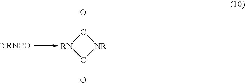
[RN]1C[NR]C1.O.O
